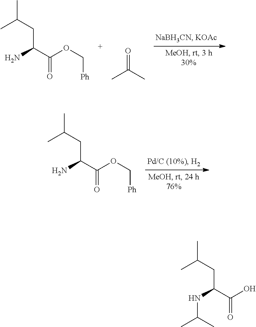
CC(CC(N)C(=O)OC[Ph])C.O=C(C)C.CC(CC(N)C(=O)OC[Ph])C.CC(CC(NC(C)C)C(=O)O)C
